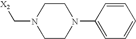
[X2]CN1CCN(C2=CC=CC=C2)CC1
